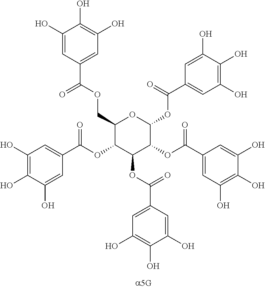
C1(COC(C2=CC(O)=C(O)C(O)=C2)=O)C(OC(C2=CC(O)=C(O)C(O)=C2)=O)C(OC(C2=CC(O)=C(O)C(O)=C2)=O)C(OC(C2=CC(O)=C(O)C(O)=C2)=O)C(OC(C2=CC(O)=C(O)C(O)=C2)=O)O1
